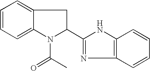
C1=CC=C2C(=C1)CC(C1=NC3=C(N1)C=CC=C3)N2C(=O)C
